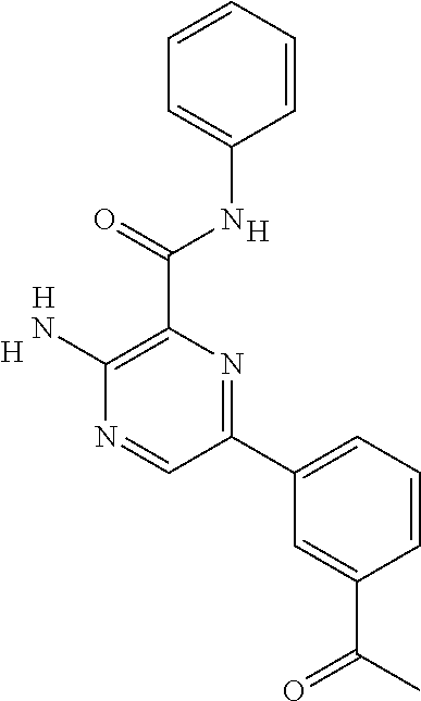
C1(N)=C(C(NC2=CC=CC=C2)=O)N=C(C2=CC=CC(C(C)=O)=C2)C=N1.[H].[H].[H]
